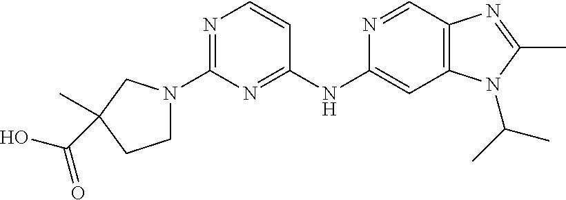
C1(NC2=CC3=C(C=N2)N=C(C)N3C(C)C)=NC(N2CCC(C)(C(O)=O)C2)=NC=C1
